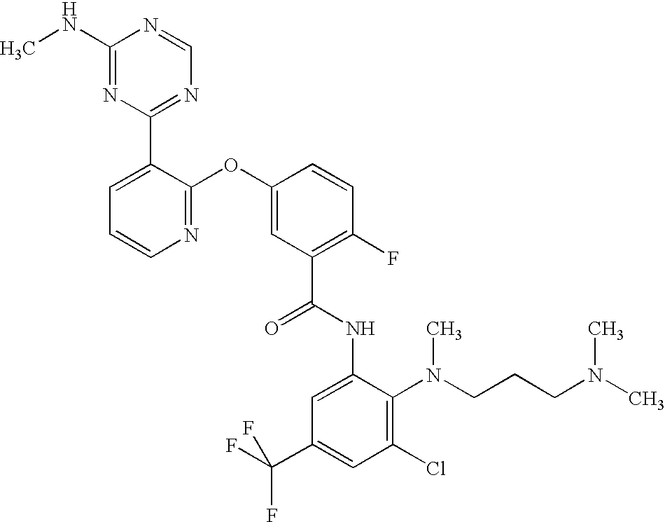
N1=C(OC2=CC(C(NC3=CC(C(F)(F)F)=CC(Cl)=C3N(CCCN(C)C)C)=O)=C(F)C=C2)C(C2=NC=NC(NC)=N2)=CC=C1
